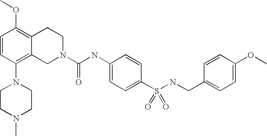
C1=CC(N2CCN(C)CC2)=C2C(=C1OC)CCN(C(NC1=CC=C(S(NCC3=CC=C(OC)C=C3)(=O)=O)C=C1)=O)C2
